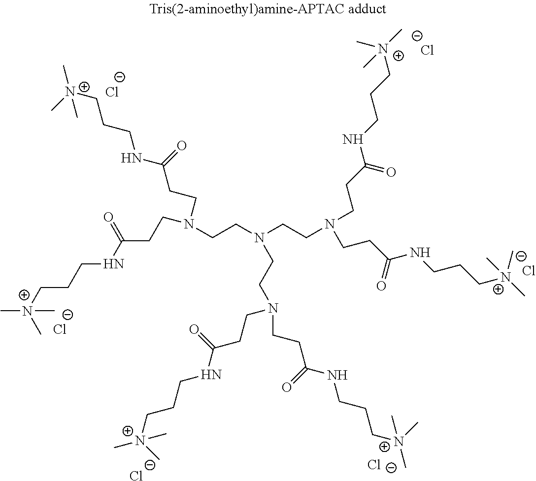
[Cl-].[Cl-].[Cl-].[Cl-].[Cl-].[Cl-].C(CN(CCN(CCC(NCCC[N+](C)(C)C)=O)CCC(NCCC[N+](C)(C)C)=O)CCN(CCC(NCCC[N+](C)(C)C)=O)CCC(NCCC[N+](C)(C)C)=O)N(CCC(NCCC[N+](C)(C)C)=O)CCC(NCCC[N+](C)(C)C)=O
